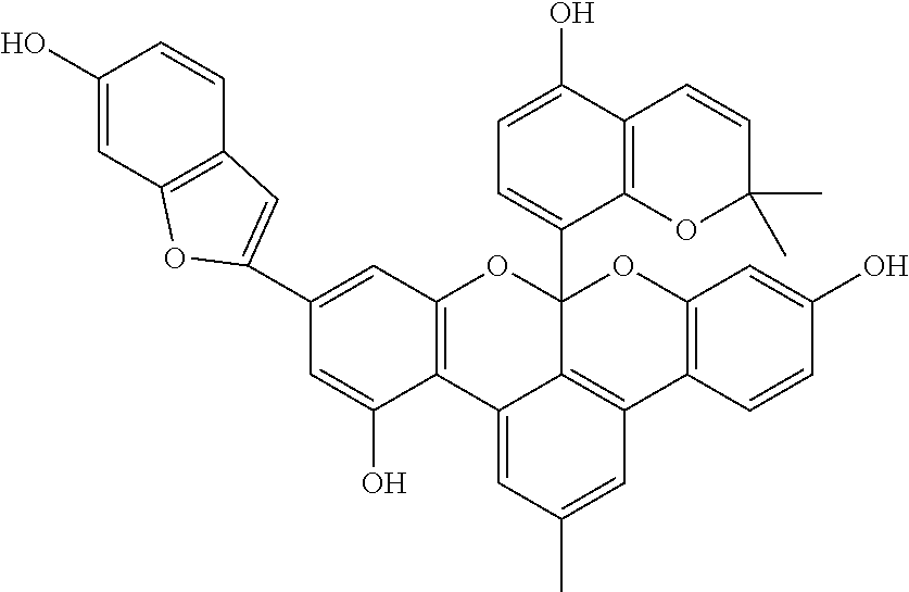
C12=C(C3=CC(C)=CC4=C3C(C3=CC=C(O)C5=C3OC(C)(C)C=C5)(O1)OC1=C4C=CC(O)=C1)C(O)=CC(C1=CC3=C(C=C(O)C=C3)O1)=C2
